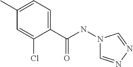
C1(C(NN2C=NN=C2)=O)=CC=C(C)C=C1Cl
